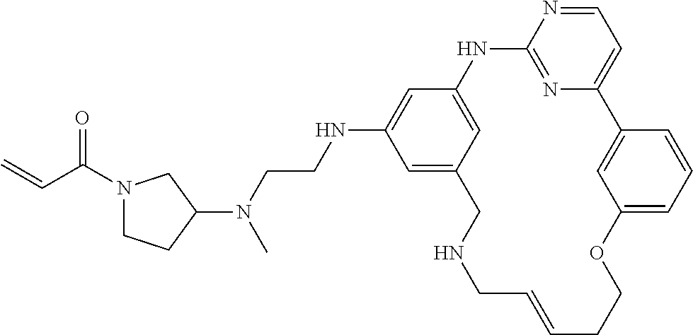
C1=NC2=NC(=C1)C1=CC(=CC=C1)OCCC=CCNCC1=CC(NCCN(C3CN(C(C=C)=O)CC3)C)=CC(=C1)N2
